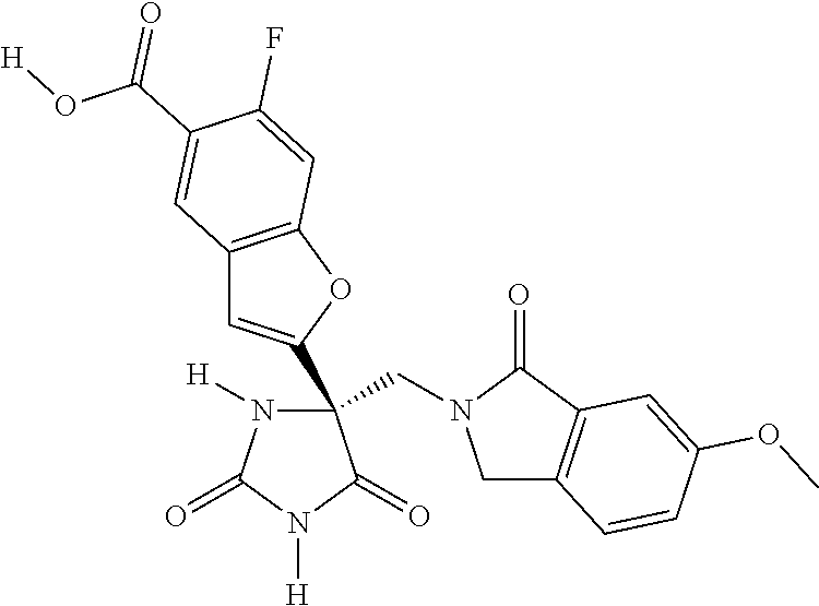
C(C1(C2=CC3=C(O2)C=C(F)C(C(O[H])=O)=C3)N([H])C(=O)N([H])C1=O)N1CC2=C(C1=O)C=C(OC)C=C2
